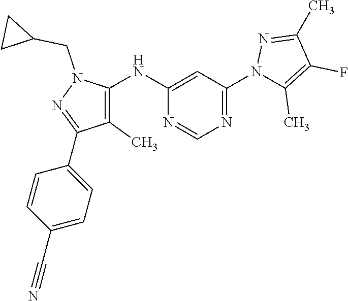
C1=CC(C#N)=CC=C1C1=NN(CC2CC2)C(NC2=CC(N3C(C)=C(F)C(C)=N3)=NC=N2)=C1C
